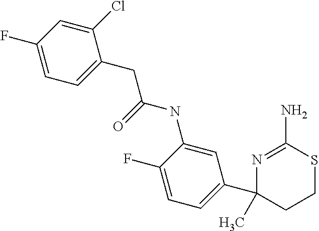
N1=C(N)SCCC1(C1=CC=C(F)C(NC(CC2=CC=C(F)C=C2Cl)=O)=C1)C
